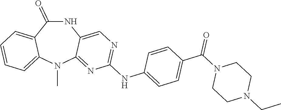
N1C(=O)C2=CC=CC=C2N(C)C2=NC(NC3=CC=C(C(=O)N4CCN(CC)CC4)C=C3)=NC=C12
